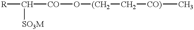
[R]C([CO]O[(CH2]C[CO)]C)[SO3M]
